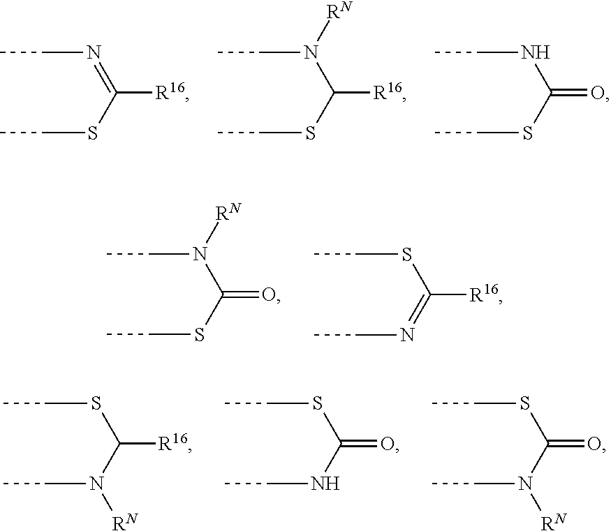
C(N=C(SCC)[R16])C.C(N(C(SCC)[R16])[RN])C.C(NC(SCC)=O)C.C(N(C(SCC)=O)[RN])C.C(N=C(SCC)[R16])C.C(NC(SCC)=O)C.C(N(C(SCC)=O)[RN])C.C(N(C(SCC)[R16])[RN])C
